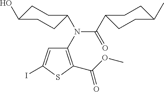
C1(N(C(=O)C2CCC(C)CC2)C2CCC(O)CC2)=C(C(OC)=O)SC(I)=C1
